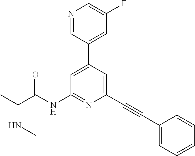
N(C(C)C(NC1=NC(C#CC2=CC=CC=C2)=CC(C2=CC(F)=CN=C2)=C1)=O)C
